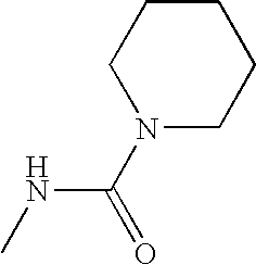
CNC(N1CCCCC1)=O
